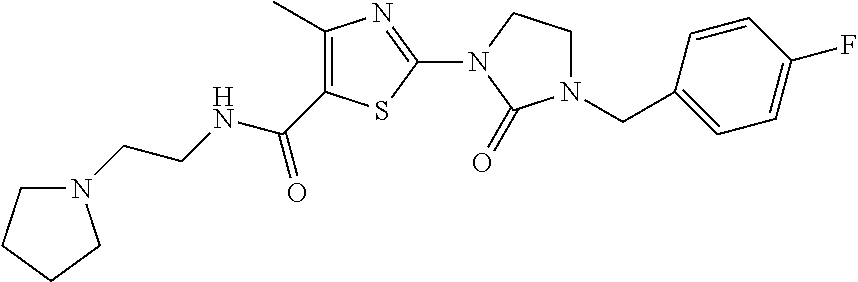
C1(C)=C(C(NCCN2CCCC2)=O)SC(N2C(=O)N(CC3=CC=C(F)C=C3)CC2)=N1
